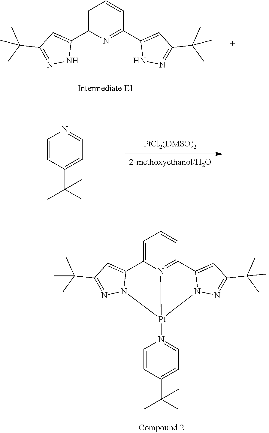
C1=CC(C(C)(C)C)=CC=N1.C1=C(C2=CC(C(C)(C)C)=NN2)N=C(C2=CC(C(C)(C)C)=NN2)C=C1.C1=C2N3=C(C=C1)C1=CC(C(C)(C)C)=NN1[Pt]3(N1=CC=C(C(C)(C)C)C=C1)N1C2=CC(C(C)(C)C)=N1
